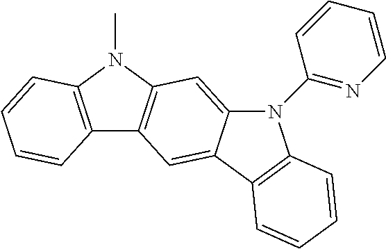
C12=C(N(C)C3=C1C=C1C(=C3)N(C3=NC=CC=C3)C3=C1C=CC=C3)C=CC=C2
